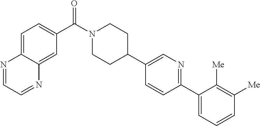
C1=C2C(=CC(C(N3CCC(C4=CN=C(C5=CC=CC([Me])=C5[Me])C=C4)CC3)=O)=C1)N=CC=N2
